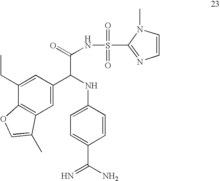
C12=C(C=C(C(NC3=CC=C(C(N)=N)C=C3)C(=O)NS(=O)(=O)C3=NC=CN3C)C=C1CC)C(C)=CO2
